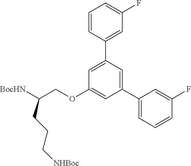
C1=C(C2=CC(F)=CC=C2)C=C(C2=CC=CC(F)=C2)C=C1OCC([BocHN])CCC[NHBoc]
